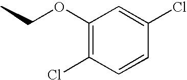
CCOC1=C(Cl)C=CC(Cl)=C1
